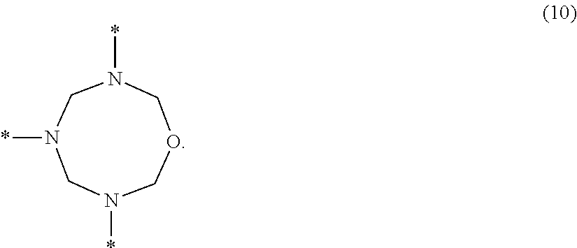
C1N(*)CN(*)COCN1*
